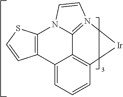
C12=C3C=CC=C1C1=C(SC=C1)N1C2=N([Ir]3)C=C1
